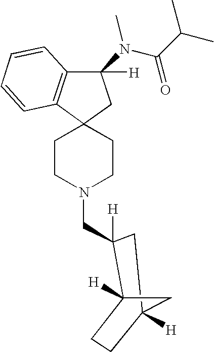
C12(CCN(CC3([H])C4([H])CCC([H])(C3)C4)CC1)CC(N(C(C(C)C)=O)C)([H])C1=C2C=CC=C1
